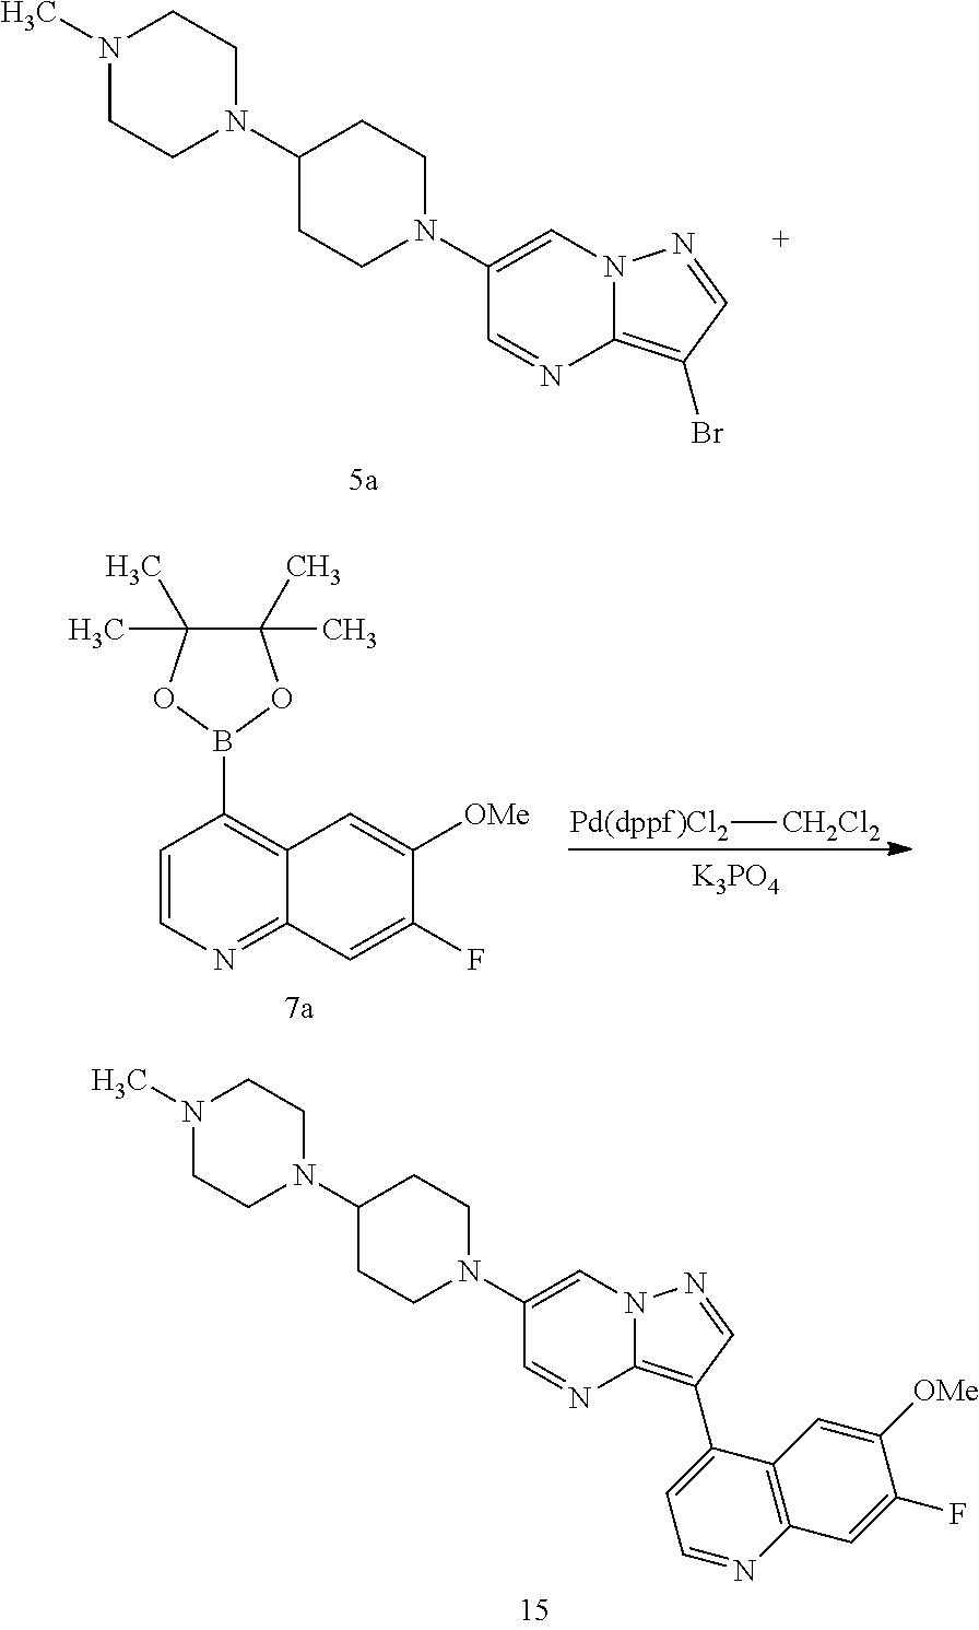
N1(C)CCN(C2CCN(C3=CN4C(=C(Br)C=N4)N=C3)CC2)CC1.C1=CN=C2C(=C1B1OC(C)(C)C(C)(C)O1)C=C([OMe])C(F)=C2.[Pd(dppf)Cl2][CH2Cl2].[K3PO4].N1(C)CCN(C2CCN(C3=CN4C(=C(C5=CC=NC6=C5C=C([OMe])C(F)=C6)C=N4)N=C3)CC2)CC1
